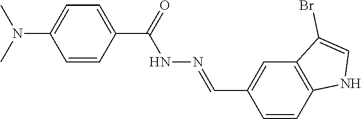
C1(C(=O)NN=CC2=CC3=C(C=C2)NC=C3Br)=CC=C(N(C)C)C=C1
